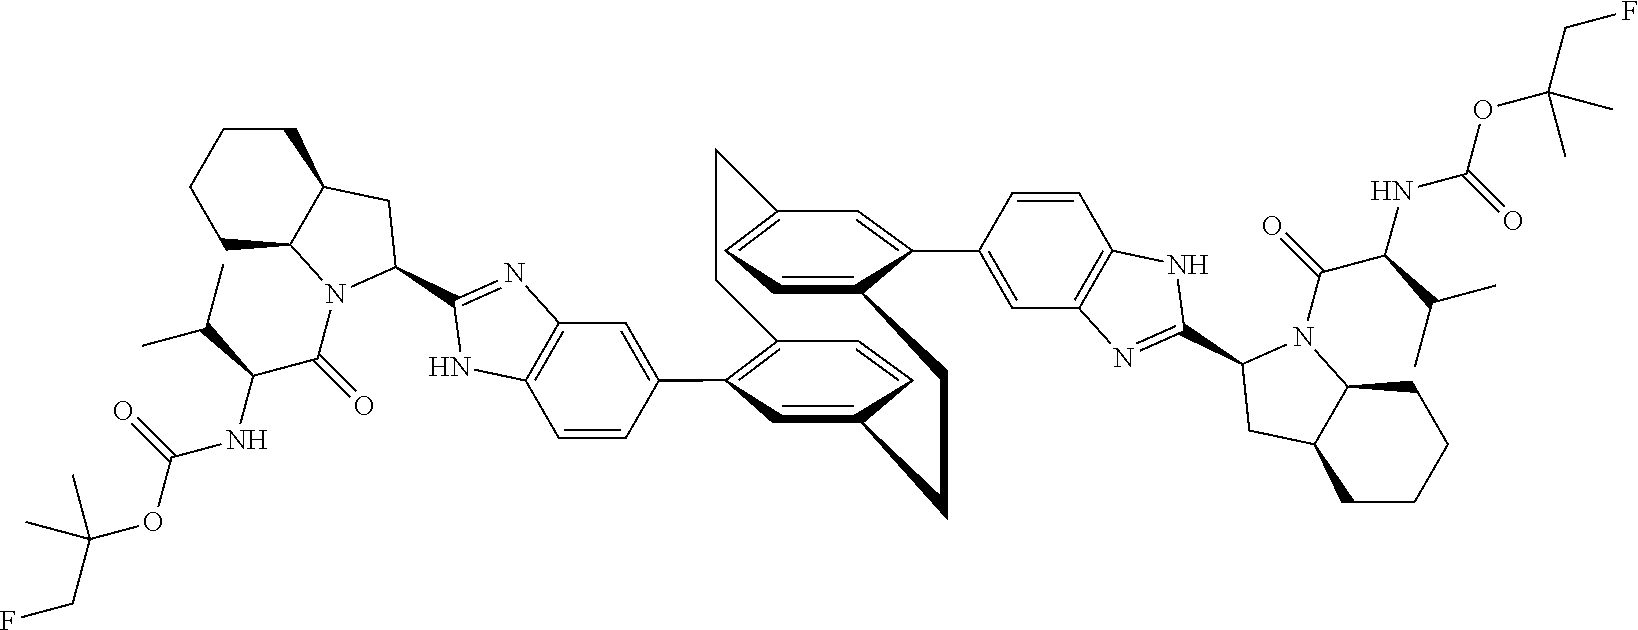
C1=CC(C2=C3C=CC(=C2)CCC2=CC=C(C=C2C2=CC4=C(C=C2)NC(C2N(C(C(NC(OC(CF)(C)C)=O)C(C)C)=O)C5CCCCC5C2)=N4)CC3)=CC2=C1NC(C1CC3CCCCC3N1C(=O)C(NC(OC(CF)(C)C)=O)C(C)C)=N2
